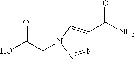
OC(C(N1C=C(C(N)=O)N=N1)C)=O
